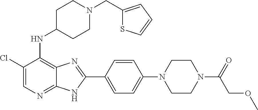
C1(Cl)=CN=C2C(=C1NC1CCN(CC3=CC=CS3)CC1)N=C(C1=CC=C(N3CCN(C(=O)COC)CC3)C=C1)N2
